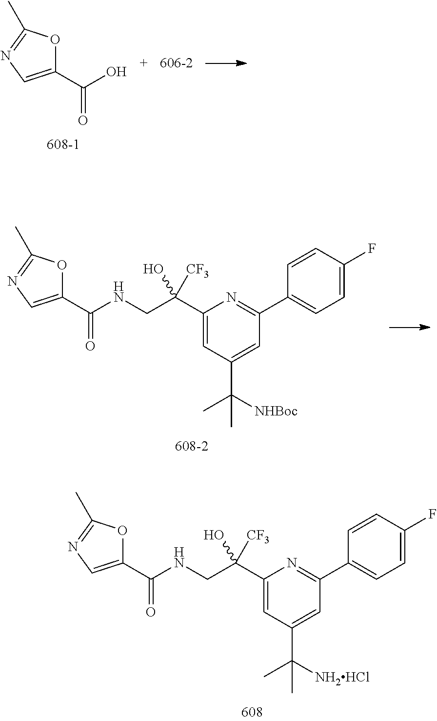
C1(C(NCC(C2=CC(C(C)([NHBoc])C)=CC(C3=CC=C(F)C=C3)=N2)([CF3])O)=O)=CN=C(C)O1.C1(C(NCC(C2=CC(C(C)([NH2HCl])C)=CC(C3=CC=C(F)C=C3)=N2)([CF3])O)=O)=CN=C(C)O1.C1(C(O)=O)=CN=C(C)O1
